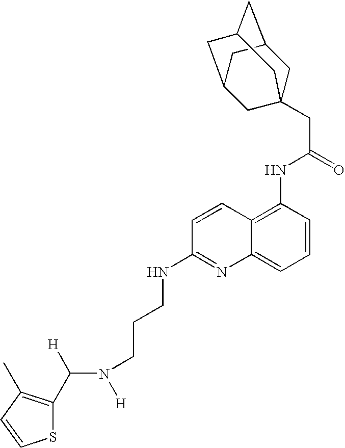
C1C2CC3CC(CC1(CC(=O)NC1=C4C(=CC=C1)N=C(NCCCN([H])C([H])C1=C(C)C=CS1)C=C4)C3)C2
